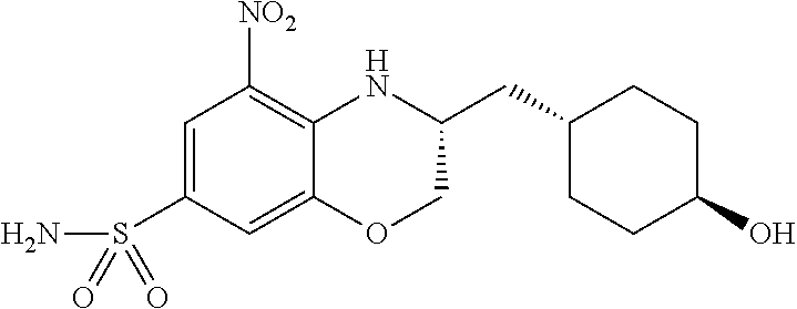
NS(C1=CC([NO2])=C2C(=C1)OCC(CC1CCC(O)CC1)N2)(=O)=O
